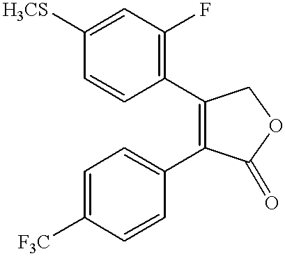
C1=CC([H3CS])=CC(F)=C1C1=C(C2=CC=C([F3C])C=C2)C(=O)OC1
